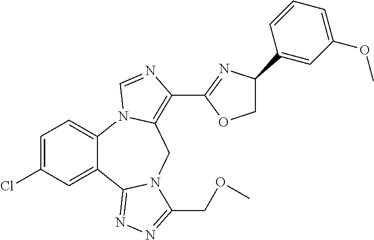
C1=C(Cl)C=C2C(=C1)N1C(=C(C3=NC(C4=CC(OC)=CC=C4)CO3)N=C1)CN1C2=NN=C1COC
